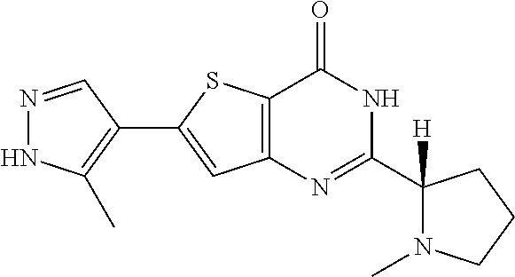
N1=CC(C2=CC3=C(S2)C(=O)NC(C2([H])N(C)CCC2)=N3)=C(C)N1
